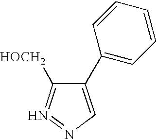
C1(C2=CC=CC=C2)=CN=N=C1[HOCH2]
